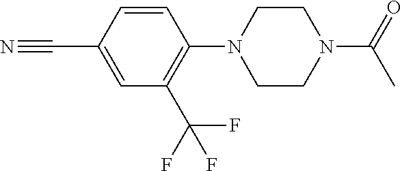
C1(C#N)=CC(C(F)(F)F)=C(N2CCN(C(=O)C)CC2)C=C1
